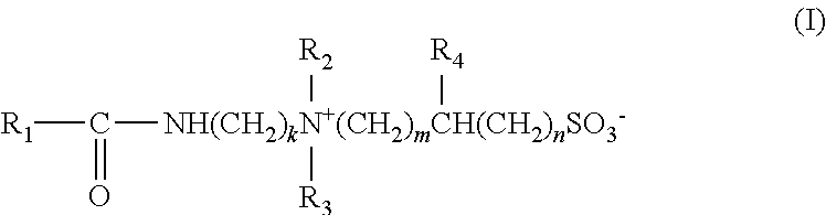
[R1]C([NH(CH2)kN+(CH2)mCH(CH2)nSO3-]([R3])([R2])[R4])=O
